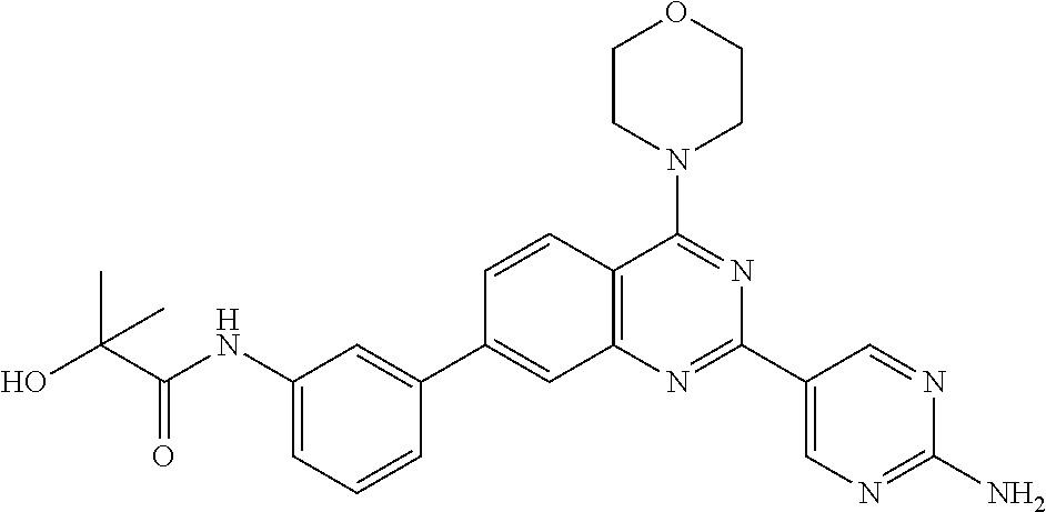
C1(NC(C(O)(C)C)=O)=CC=CC(C2=CC3=C(C(N4CCOCC4)=NC(C4=CN=C(N)N=C4)=N3)C=C2)=C1
